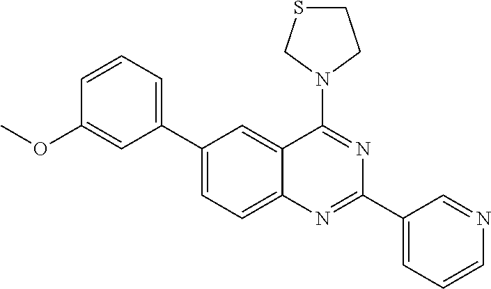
C1(C2=CC=CC(OC)=C2)=CC=C2C(=C1)C(N1CCSC1)=NC(C1=CC=CN=C1)=N2
